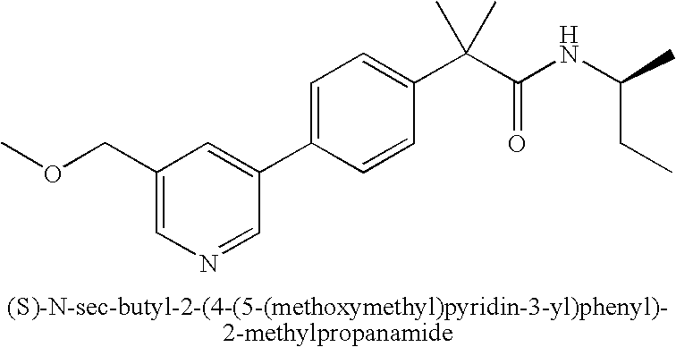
C1(COC)=CN=CC(C2=CC=C(C(C(NC(C)CC)=O)(C)C)C=C2)=C1
